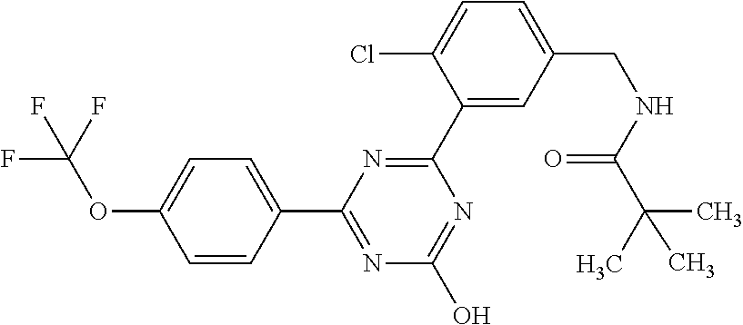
C1=C(OC(F)(F)F)C=CC(C2=NC(O)=NC(C3=CC(CNC(C(C)(C)C)=O)=CC=C3Cl)=N2)=C1
